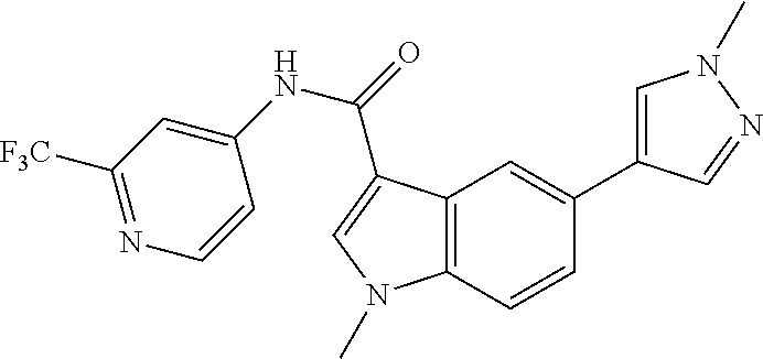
C12=C(C=CC(C3=CN(C)N=C3)=C1)N(C)C=C2C(=O)NC1=CC([F3C])=NC=C1
